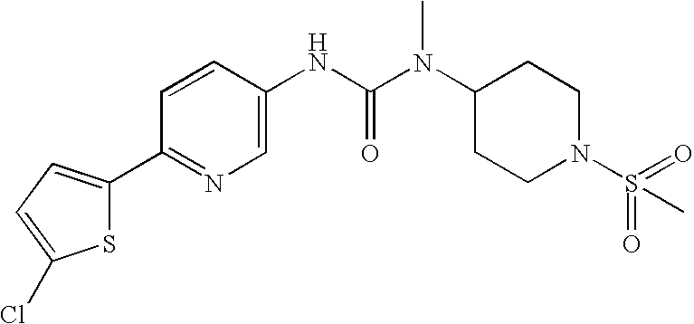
S1C(C2=NC=C(NC(N(C3CCN(S(=O)(=O)C)CC3)C)=O)C=C2)=CC=C1Cl
